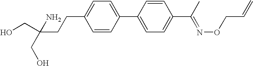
C(C1=CC=C(C2=CC=C(C(=NOCC=C)C)C=C2)C=C1)CC(CO)(CO)N
